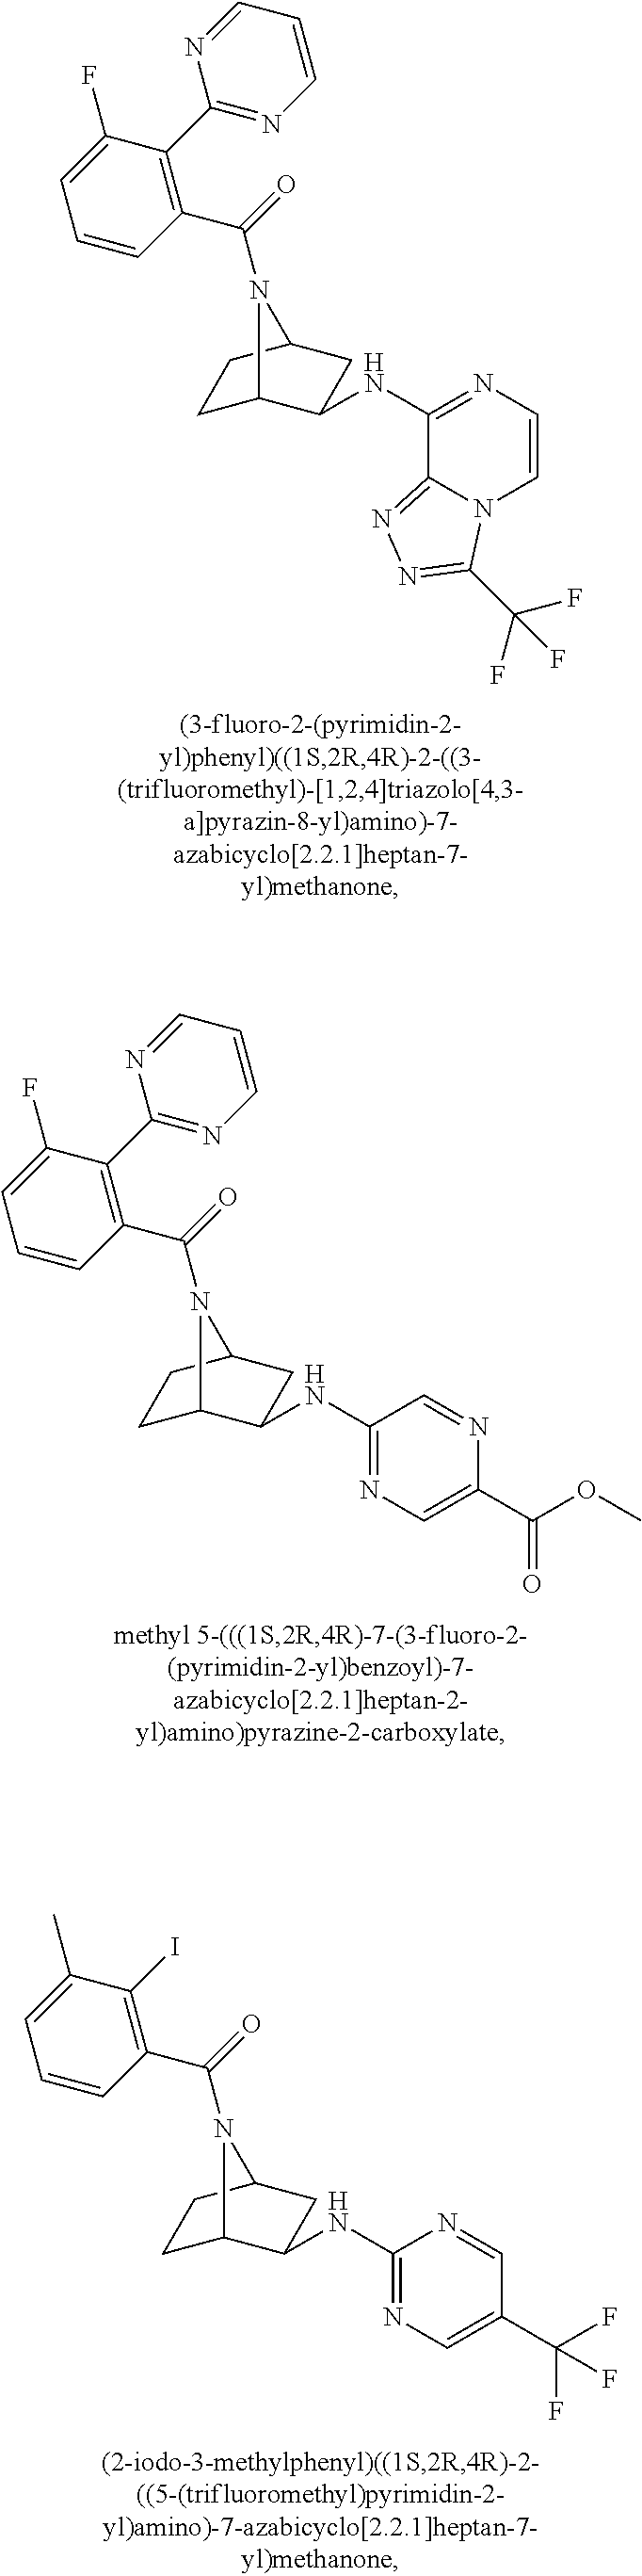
C(=O)(N1C2CCC1CC2NC1=NC=CN2C1=NN=C2C(F)(F)F)C1=C(C2=NC=CC=N2)C(F)=CC=C1.C(=O)(N1C2CCC1CC2NC1=NC=C(C(=O)OC)N=C1)C1=C(C2=NC=CC=N2)C(F)=CC=C1.C(=O)(N1C2CCC1CC2NC1=NC=C(C(F)(F)F)C=N1)C1=C(I)C(C)=CC=C1
